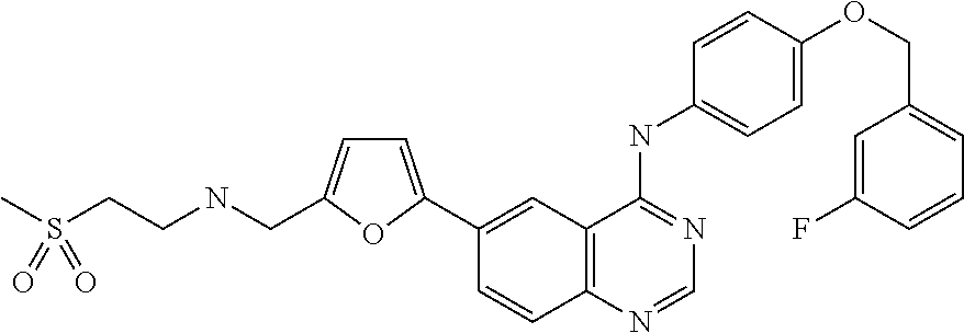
C1=C(C2=CC3=C(C=C2)N=CN=C3NC2=CC=C(OCC3=CC=CC(F)=C3)C=C2)OC(CNCCS(C)(=O)=O)=C1
